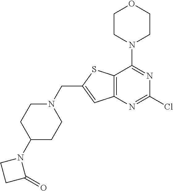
C1(N2CCC2=O)CCN(CC2=CC3=C(S2)C(N2CCOCC2)=NC(Cl)=N3)CC1
